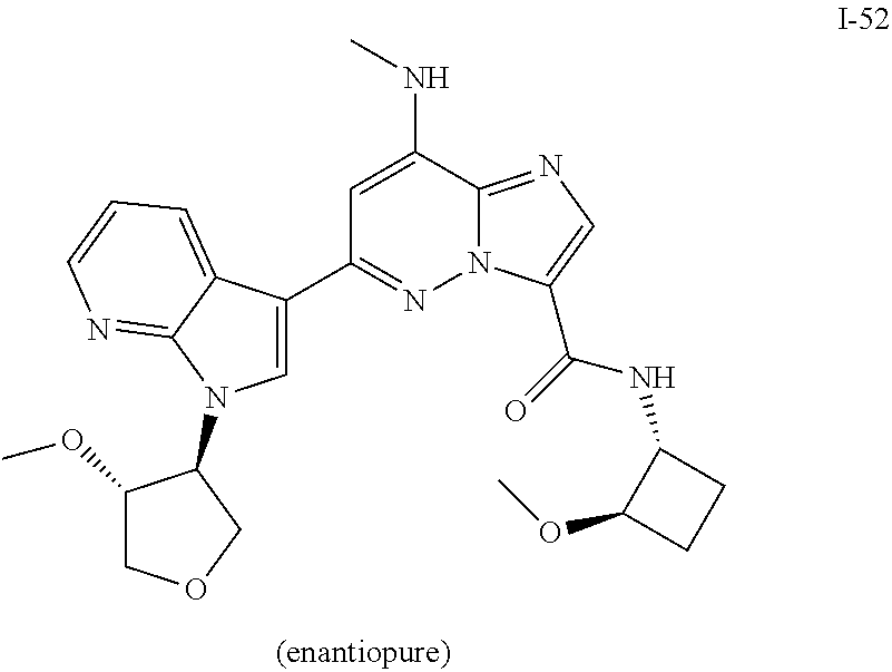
C1=C(NC)C2=NC=C(C(NC3C(OC)CC3)=O)N2N=C1C1=CN(C2C(OC)COC2)C2=NC=CC=C12
